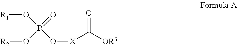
[R1]OP(O[R2])(=O)O[X]C([OR3])=O
